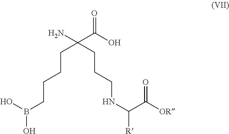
C(C(O)=O)(N)(CCCNC([R])C([OR])=O)CCCCB(O)O
